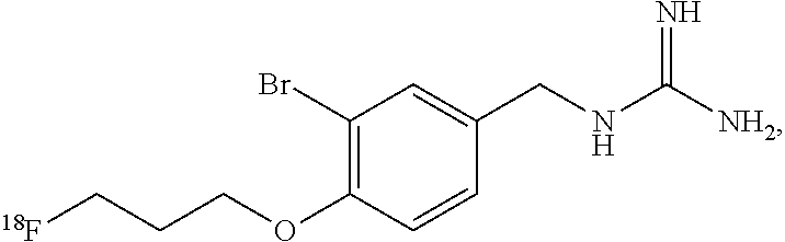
C1(Br)=C(OCCC[18F])C=CC(CNC([NH2])=N)=C1
